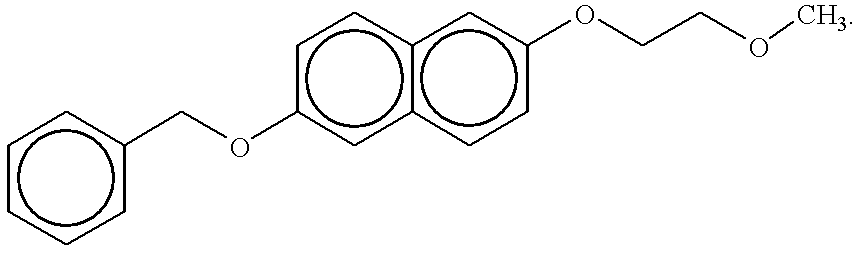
c1ccc(COc2cc3c(cc2)cc(OCCOC)cc3)cc1
